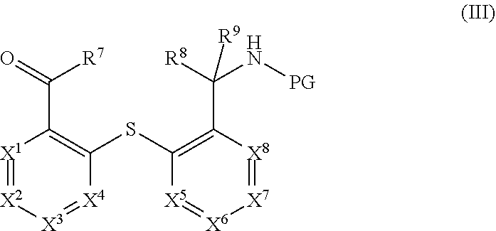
[X1]1=[X2][X3]=[X4]C(SC2=C(C(N[PG])([R8])[R9])[X8]=[X7][X6]=[X5]2)=C1C([R7])=O
